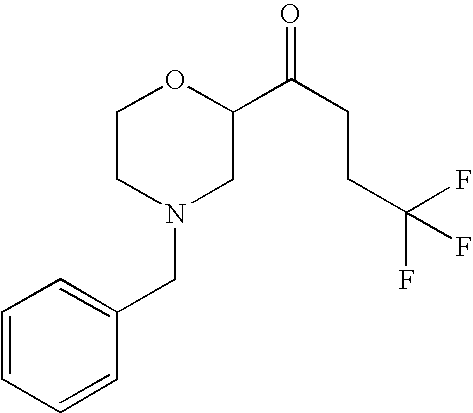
C1=CC=CC(CN2CC(C(CCC(F)(F)F)=O)OCC2)=C1
